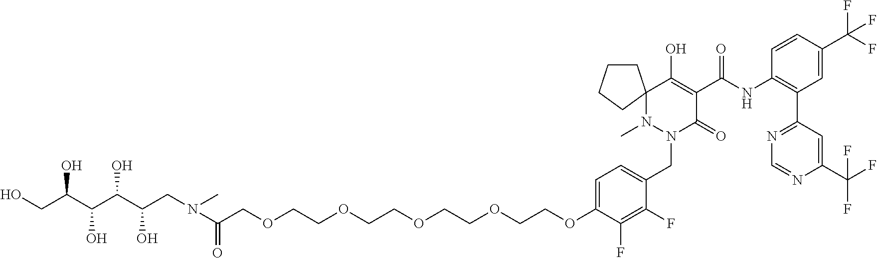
C1=C(OCCOCCOCCOCCOCC(N(CC(C(C(C(CO)O)O)O)O)C)=O)C(F)=C(F)C(CN2C(=O)C(C(NC3=C(C4=NC=NC(C(F)(F)F)=C4)C=C(C(F)(F)F)C=C3)=O)=C(O)C3(N2C)CCCC3)=C1
